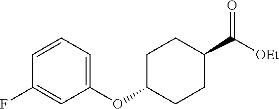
C1(OC2CCC(C([OEt])=O)CC2)=CC=CC(F)=C1
